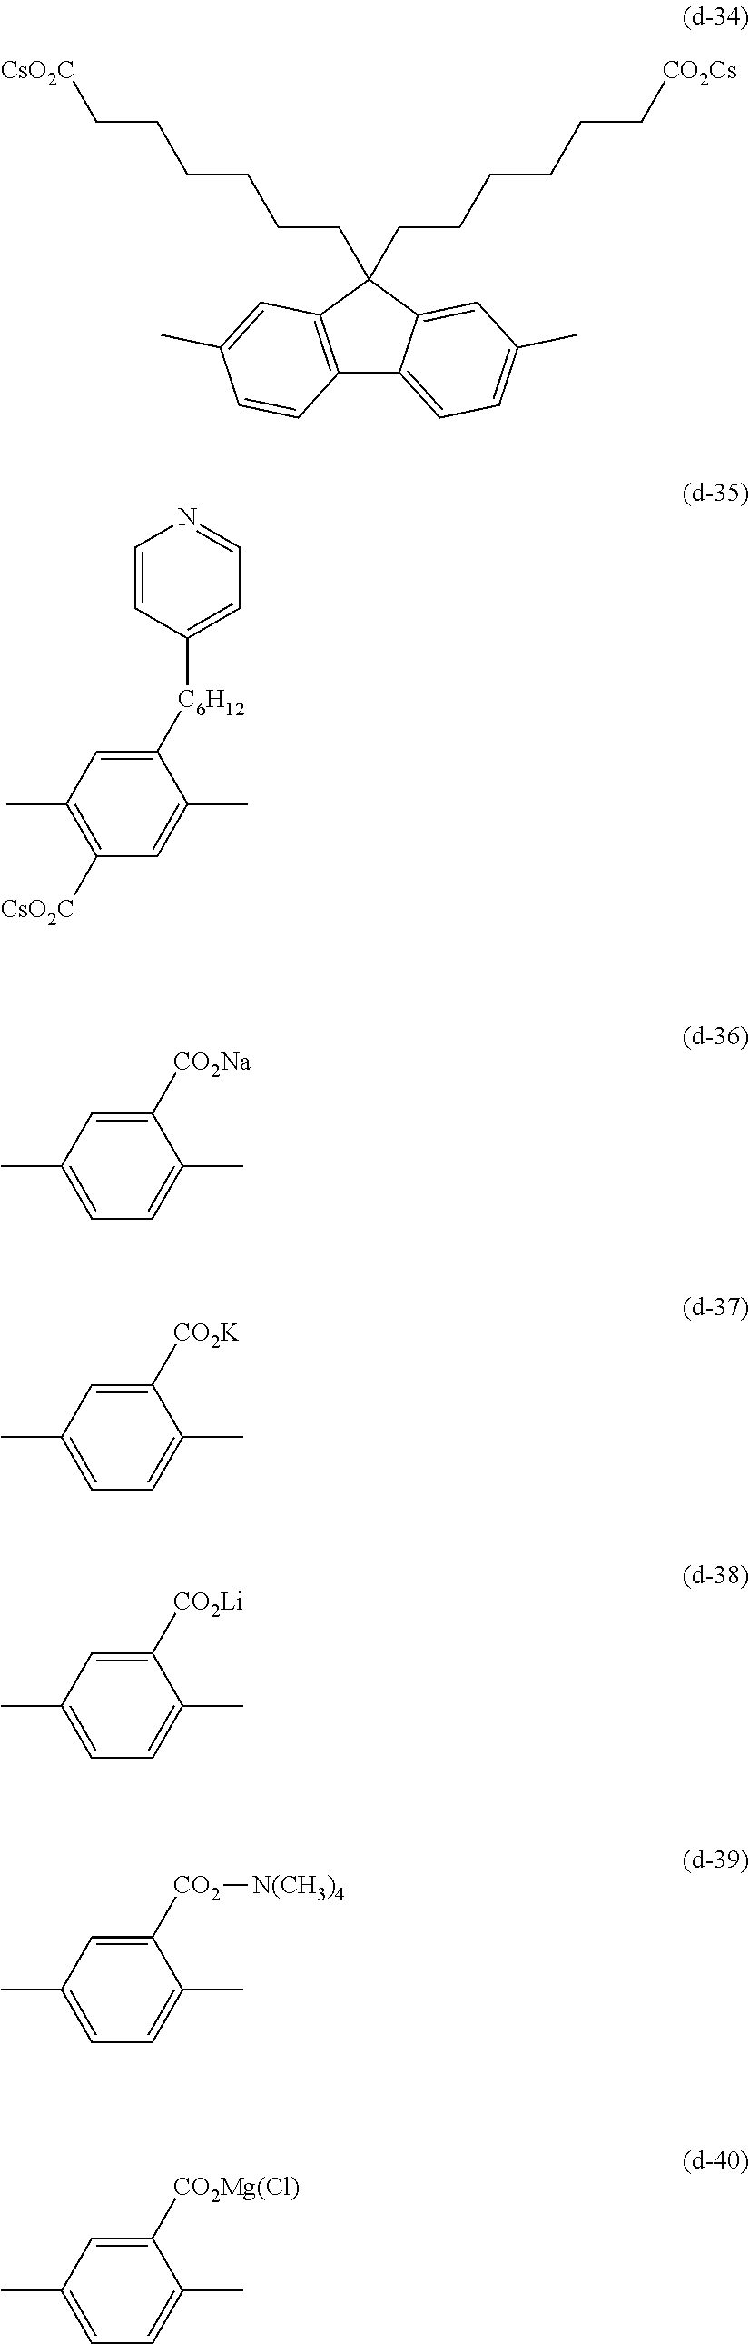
C12=C(C=C(C)C=C1)C(CCCCCC[CO2Cs])(CCCCCC[CsO2C])C1=CC(C)=CC=C21.CC1=C([CsO2C])C=C(C)C([C6H12]C2=CC=NC=C2)=C1.CC1=CC=C(C)C([CO2Na])=C1.CC1=CC=C(C)C([CO2K])=C1.CC1=CC=C(C)C([CO2Li])=C1.CC1=CC=C(C)C([CO2][N(CH3)4])=C1.CC1=CC=C(C)C([CO2Mg(Cl)])=C1
